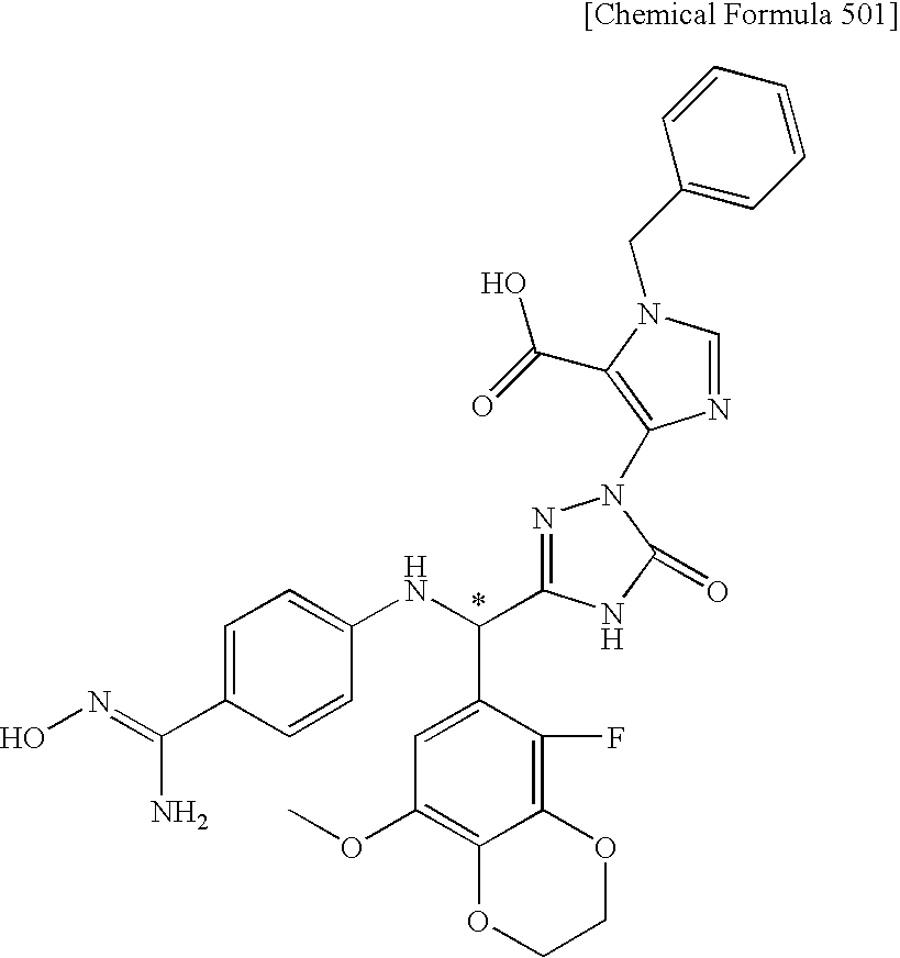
C1=C(C(=NO)N)C=CC(NC(C2=CC(OC)=C3C(=C2F)OCCO3)C2=NN(C3=C(C(=O)O)N(CC4=CC=CC=C4)C=N3)C(=O)N2)=C1
